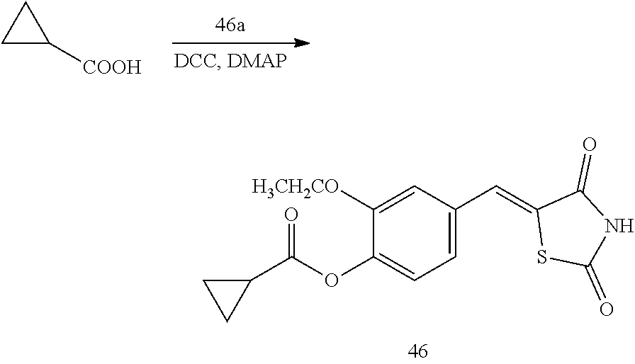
C1([COOH])CC1.C1(C(OC2=CC=C(C=C3SC(=O)NC3=O)C=C2[H3CH2CO])=O)CC1
